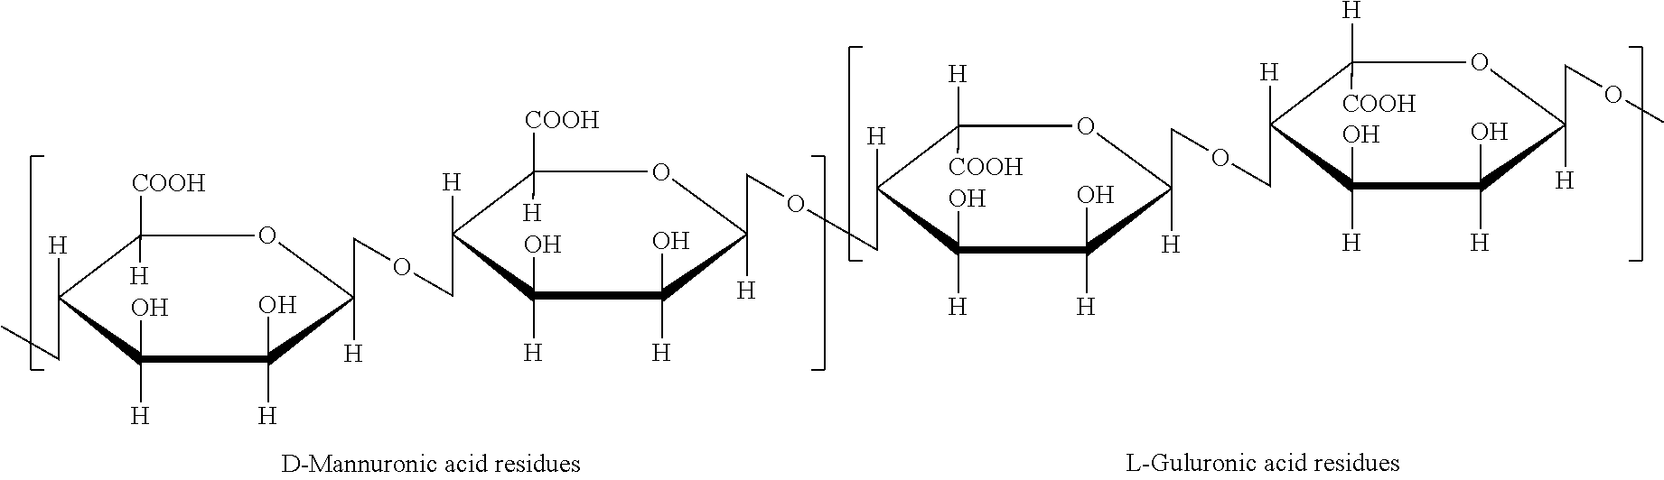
C1([COOH])([H])C([H])(CC)C([H])(O)C(O)([H])C(COCC2([H])C([COOH])([H])OC(COCC3([H])C([H])([COOH])OC(COCC4([H])C([H])([COOH])OC(COC)([H])C(O)([H])C4([H])O)([H])C(O)([H])C3([H])O)([H])C(O)([H])C2([H])O)([H])O1
